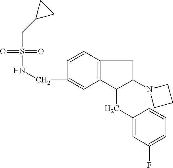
C(C1=CC2=C(C=C1)CC(N1CCC1)C2CC1=CC(F)=CC=C1)NS(=O)(=O)CC1CC1
